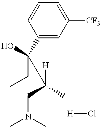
CN(C)CC([H])(C(CC)(C1=CC([CF3])=CC=C1)O)C.[H]Cl
